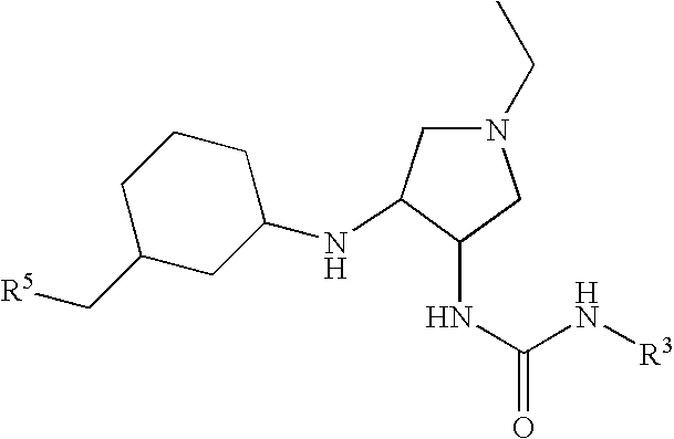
N(C(N[R3])=O)C1C(NC2CCCC(C[R5])C2)CN(CC)C1
